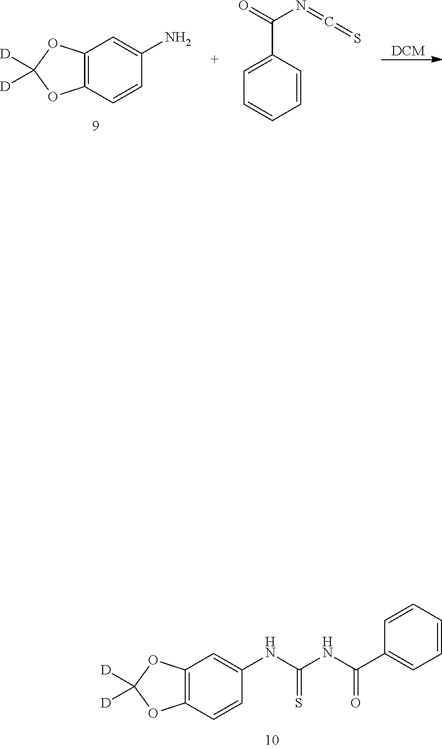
[D]C1([D])OC2=C(O1)C=CC(NC(NC(C1=CC=CC=C1)=O)=S)=C2.[DCM].N(=C=S)C(C1=CC=CC=C1)=O.C12=C(C=CC(N)=C1)OC([D])([D])O2
